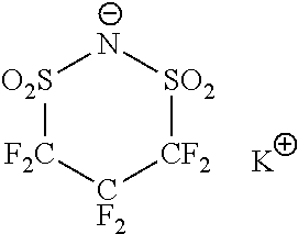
[O2S]1[F2C][CF2][CF2][SO2][N-]1.[K]
